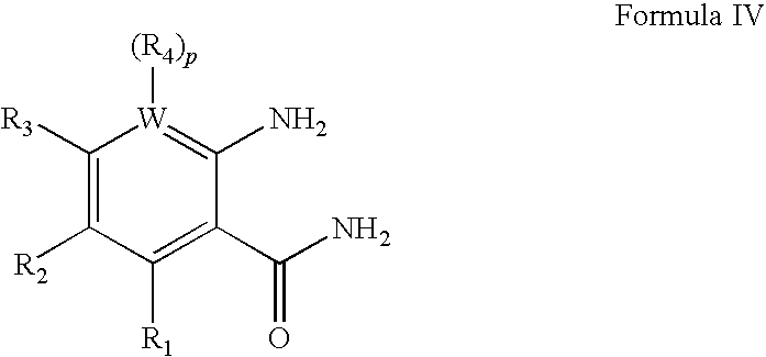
C1(C(N)=O)=C([R1])C([R2])=C([R3])[W]([(R4)p])=C1N
